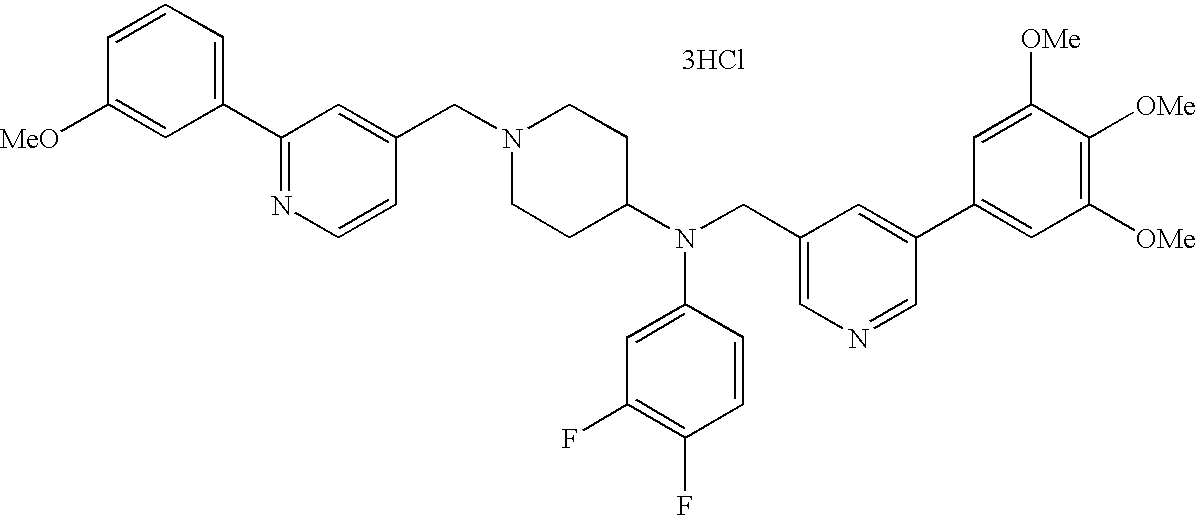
[3HCl].C1=C(N(C2CCN(CC3=CC(C4=CC=CC([MeO])=C4)=NC=C3)CC2)CC2=CN=CC(C3=CC([OMe])=C([OMe])C([OMe])=C3)=C2)C=CC(F)=C1F
